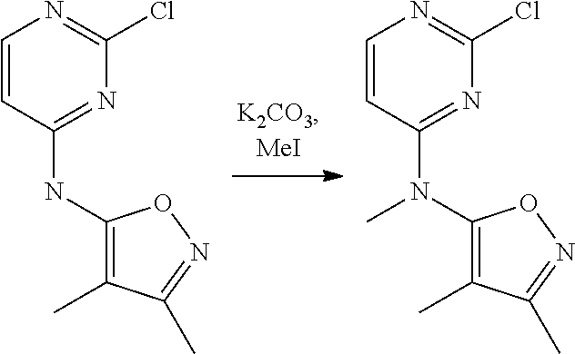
C1=CC(NC2=C(C)C(C)=NO2)=NC(Cl)=N1.C1=CC(N(C2=C(C)C(C)=NO2)C)=NC(Cl)=N1
